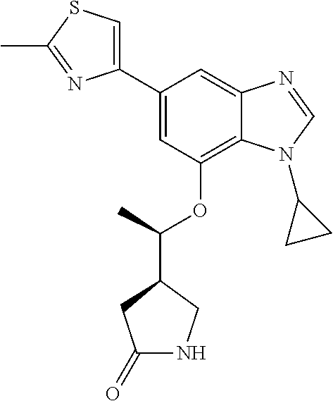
C1(C2=CC(OC(C3CC(=O)NC3)C)=C3C(=C2)N=CN3C2CC2)=CSC(C)=N1
